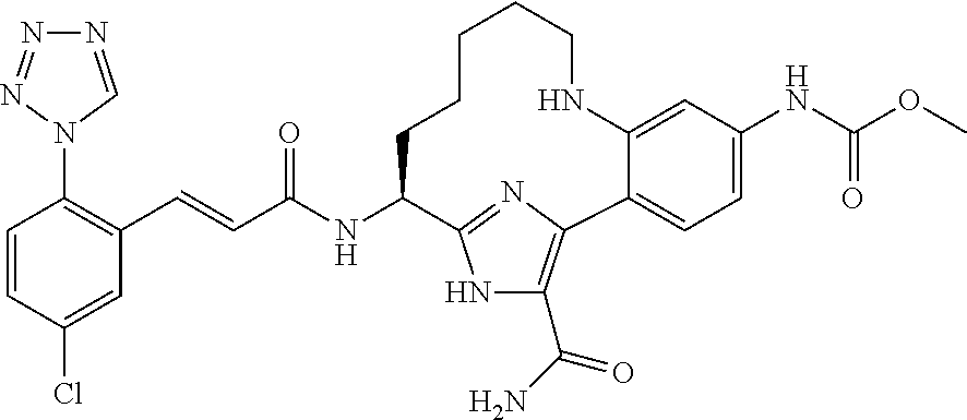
N1=CN(C2=C(C=CC(NC3CCCCCNC4=CC(NC(OC)=O)=CC=C4C4=C(C(N)=O)NC3=N4)=O)C=C(Cl)C=C2)N=N1
